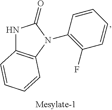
N1C2=C(N(C3=C(F)C=CC=C3)C1=O)C=CC=C2
